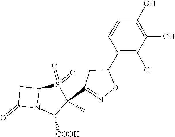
C1C(=O)N2C1S(=O)(=O)C(C)(C1=NOC(C3=C(Cl)C(O)=C(O)C=C3)C1)C2[COOH]
